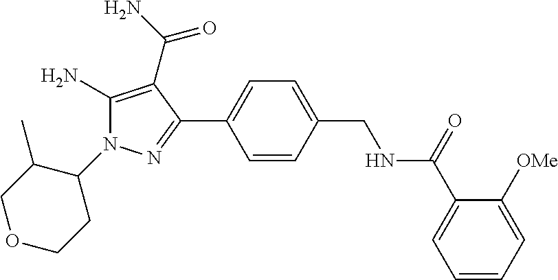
C1OCCC(N2C(N)=C(C(N)=O)C(C3=CC=C(CNC(C4=CC=CC=C4[OMe])=O)C=C3)=N2)C1C
